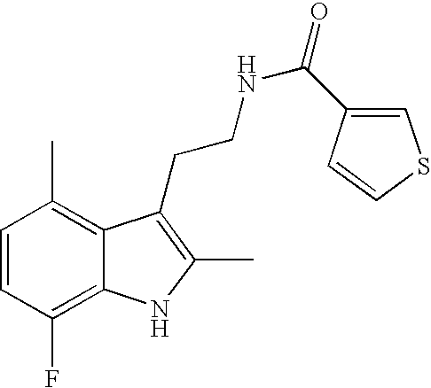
C1=CC(F)=C2C(=C1C)C(CCNC(=O)C1=CSC=C1)=C(C)N2
